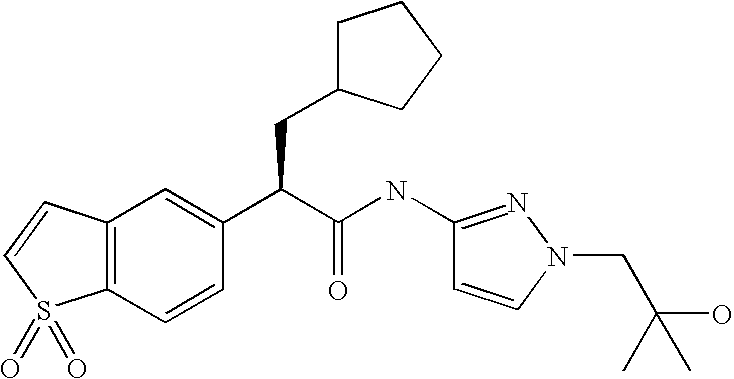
C12=C(C=CC(C(C(NC3=NN(CC(C)(O)C)C=C3)=O)CC3CCCC3)=C1)S(=O)(=O)C=C2
